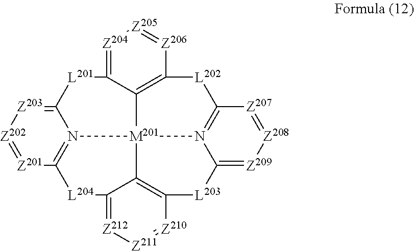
[Z203]1=C2N3=C([Z201]=[Z202]1)[L204]C1=[Z212][Z211]=[Z210]C4=C1[M201]31N3=C([Z207]=[Z208][Z209]=C3[L203]4)[L202]C3=C1C(=[Z204][Z205]=[Z206]3)[L201]2
